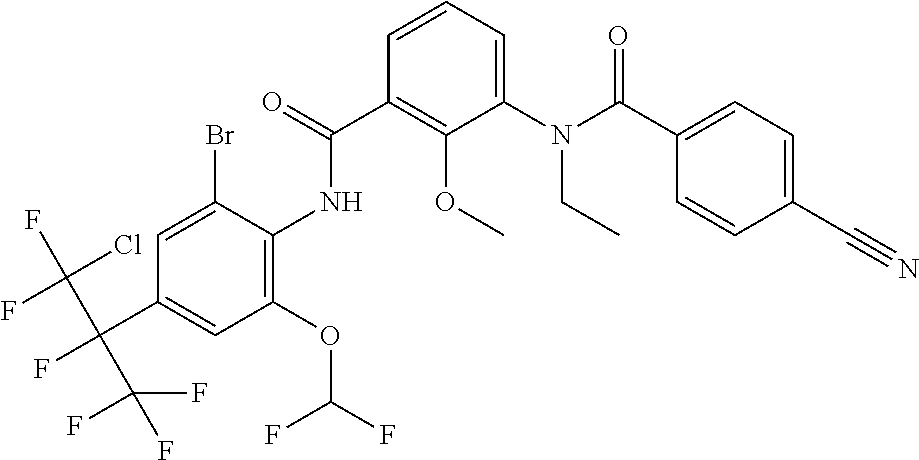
C1=C(Br)C(NC(C2=C(OC)C(N(CC)C(=O)C3=CC=C(C#N)C=C3)=CC=C2)=O)=C(OC(F)F)C=C1C(F)(C(Cl)(F)F)C(F)(F)F
